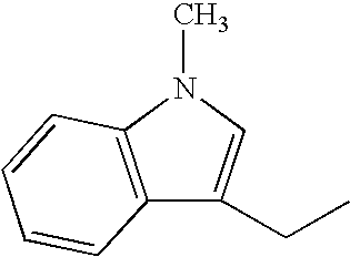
C12=C(N(C)C=C1CC)C=CC=C2
